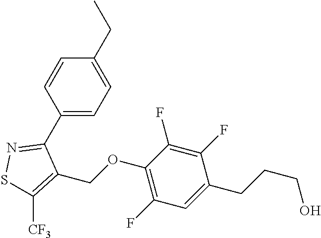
C1(C2=NSC([CF3])=C2COC2=C(F)C=C(CCCO)C(F)=C2F)=CC=C(CC)C=C1
